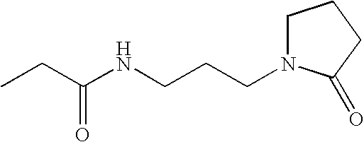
C1N(CCCNC(CC)=O)C(=O)CC1
